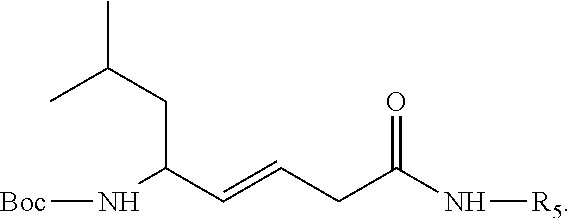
CC(CC(C=CCC(N[R5])=O)N[Boc])C
